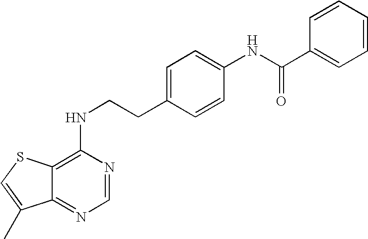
C1(NCCC2=CC=C(NC(C3=CC=CC=C3)=O)C=C2)=C2C(=NC=N1)C(C)=CS2
